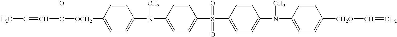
CC=CC(=O)[OCH2]C1=CC=C(N(C)C2=CC=C(S(=O)(=O)C3=CC=C(N(C)C4=CC=C([CH2O]C=C)C=C4)C=C3)C=C2)C=C1
